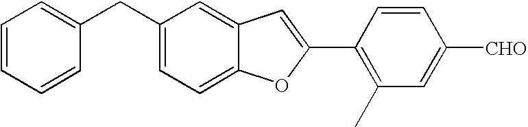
C1(C2=CC3=CC(CC4=CC=CC=C4)=CC=C3O2)=C(C)C=C([CHO])C=C1
